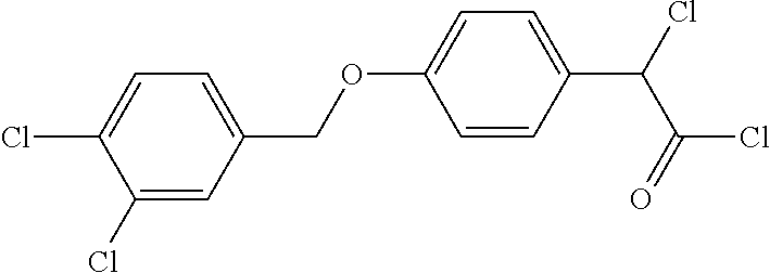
C1(Cl)=CC(COC2=CC=C(C(Cl)C(=O)Cl)C=C2)=CC=C1Cl
